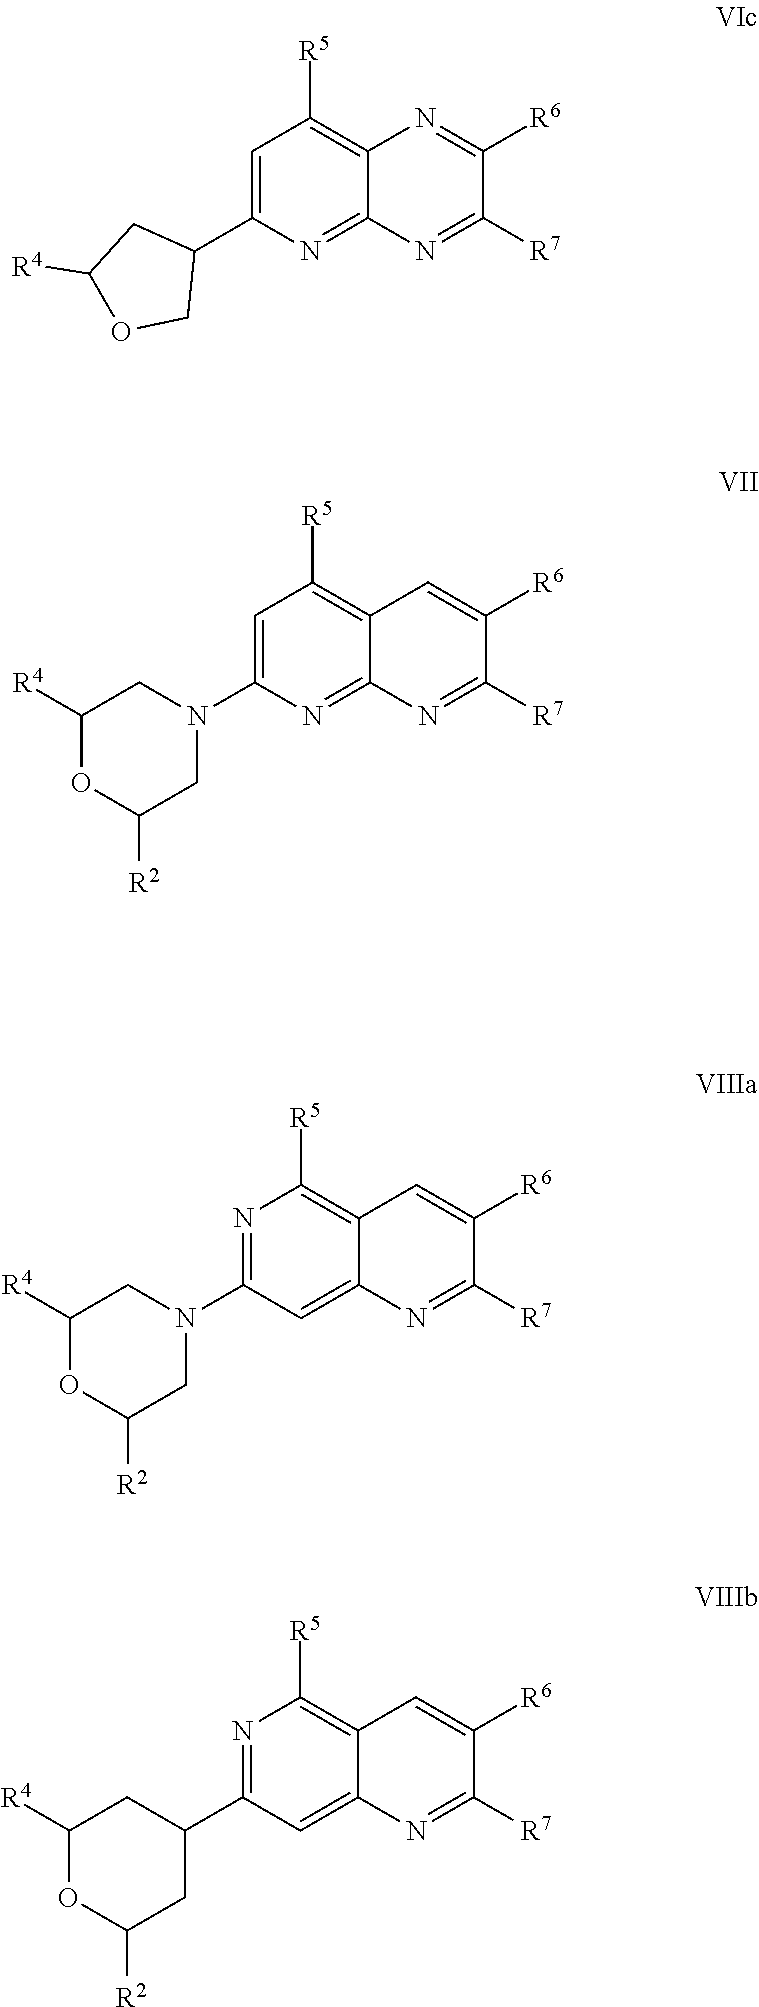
C1([R6])=NC2=C([R5])C=C(C3COC([R4])C3)N=C2N=C1[R7].C1C([R2])OC([R4])CN1C1=CC([R5])=C2C=C([R6])C([R7])=NC2=N1.C1C([R2])OC([R4])CN1C1=NC([R5])=C2C=C([R6])C([R7])=NC2=C1.C1(C2CC([R2])OC([R4])C2)=NC([R5])=C2C=C([R6])C([R7])=NC2=C1
